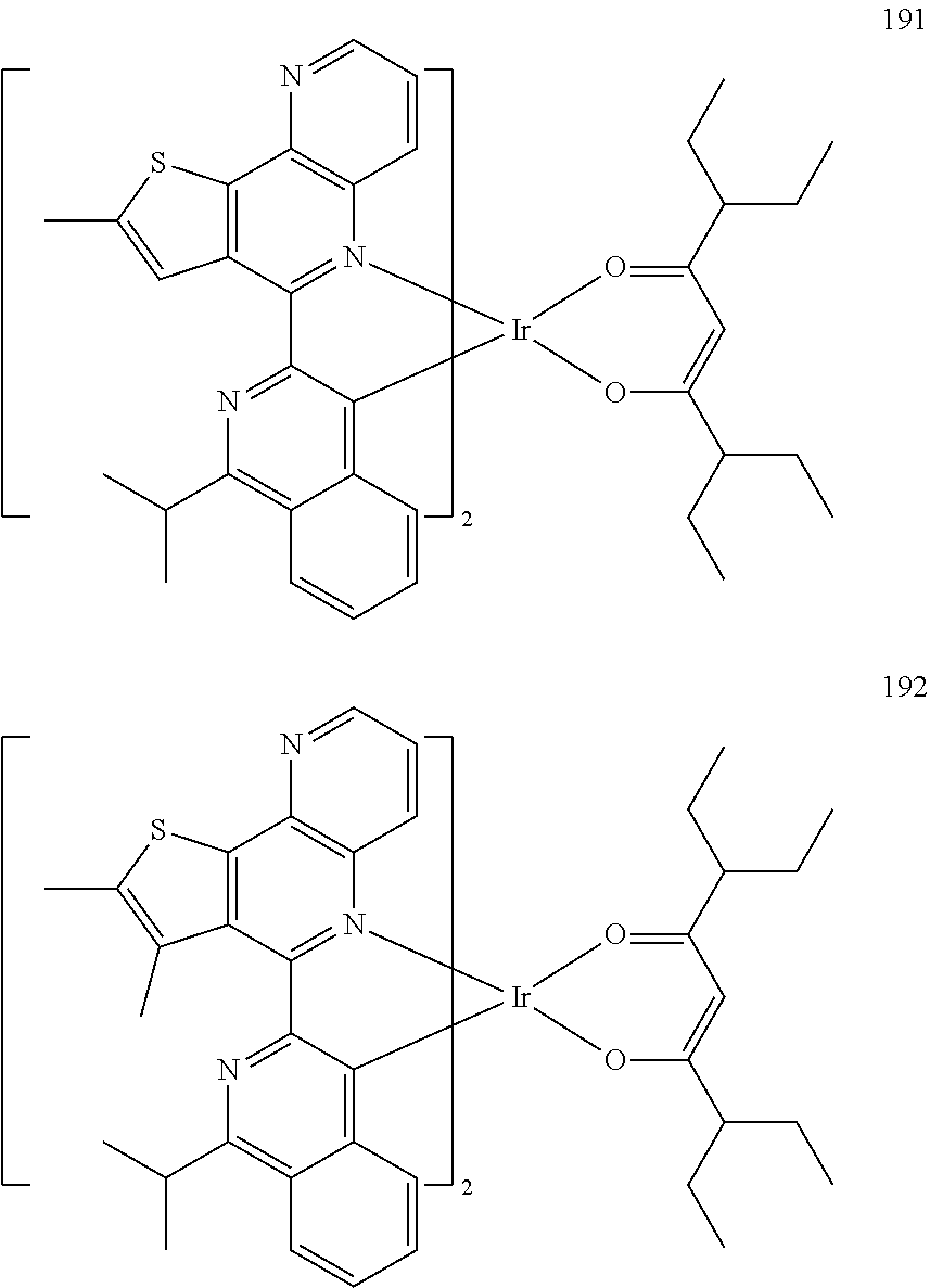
C12=C3C(=NC(C(C)C)=C1C=CC=C2)C1=N(C2=C(C4=C1C=C(C)S4)N=CC=C2)[Ir]31OC(C(CC)CC)=CC(C(CC)CC)=O1.C12=C3C(=NC(C(C)C)=C1C=CC=C2)C1=N(C2=C(C4=C1C(C)=C(C)S4)N=CC=C2)[Ir]31OC(C(CC)CC)=CC(C(CC)CC)=O1
